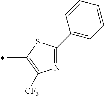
CC1=C([CF3])N=C(C2=CC=CC=C2)S1
